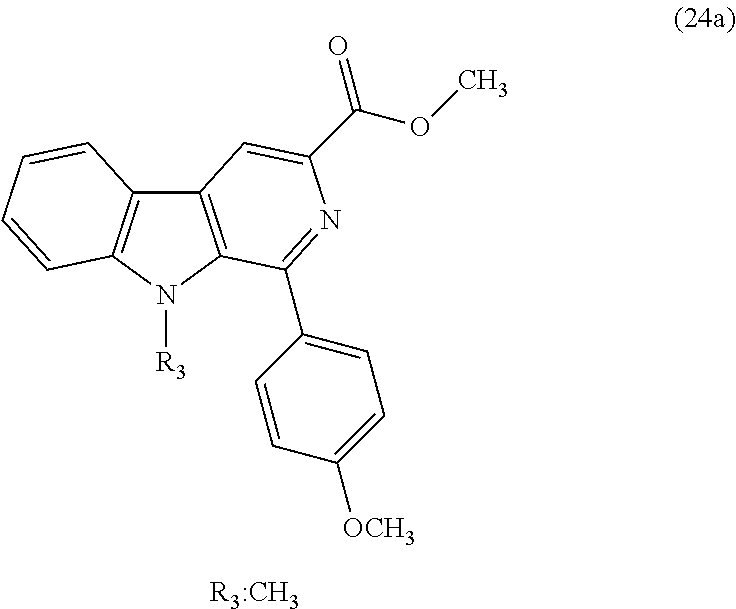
C12=C(N([R3])C3=C1C=CC=C3)C(C1=CC=C([OCH3])C=C1)=NC(C(=O)OC)=C2.[R3:CH3]
